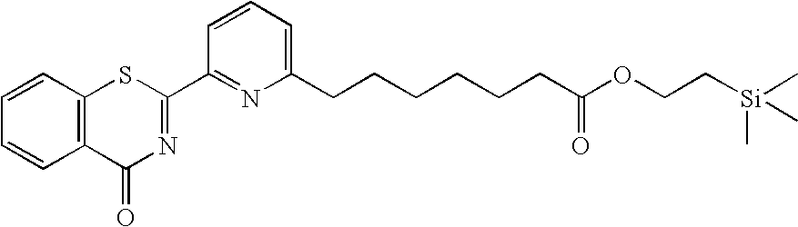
C1=CC2=C(C=C1)C(=O)N=C(C1=NC(CCCCCCC(OCC[Si](C)(C)C)=O)=CC=C1)S2
